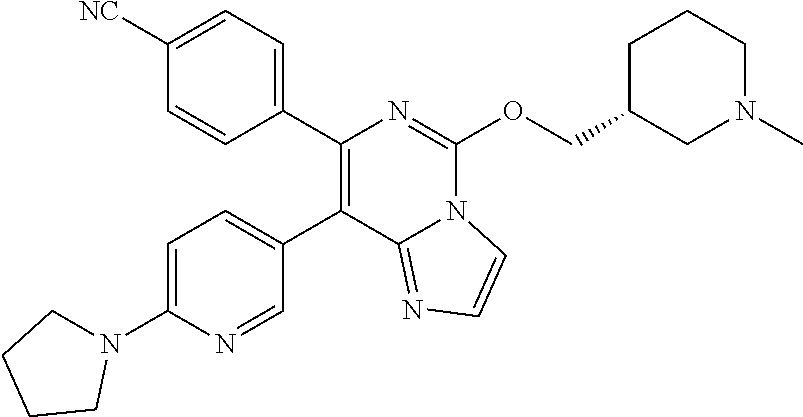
C1=C(N2CCCC2)N=CC(C2=C(C3=CC=C([NC])C=C3)N=C(OCC3CN(C)CCC3)N3C2=NC=C3)=C1
